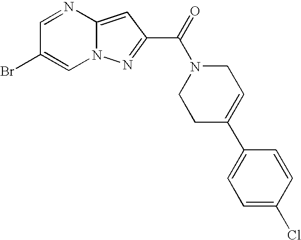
C1=NC2=CC(C(=O)N3CCC(C4=CC=C(Cl)C=C4)=CC3)=NN2C=C1Br
